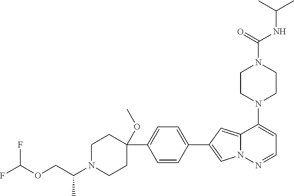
N1(C2=CC=NN3C2=CC(C2=CC=C(C4(OC)CCN(C(COC(F)F)C)CC4)C=C2)=C3)CCN(C(NC(C)C)=O)CC1
